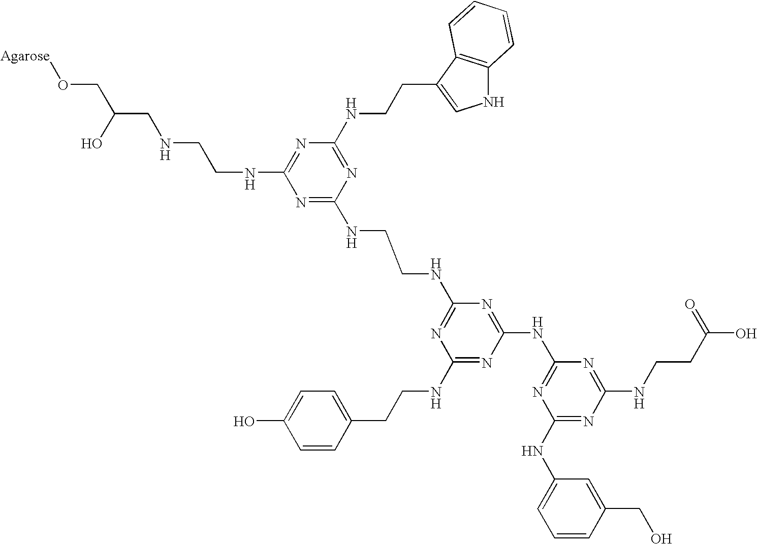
[Agarose]OCC(CNCCNC1=NC(NCCC2=CNC3=C2C=CC=C3)=NC(NCCNC2=NC(NCCC3=CC=C(O)C=C3)=NC(NC3=NC(NC4=CC=CC(CO)=C4)=NC(NCCC(=O)O)=N3)=N2)=N1)O
